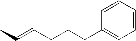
CC=CCCCC1=CC=CC=C1
